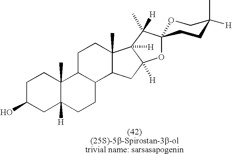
C1C(O)CC2([H])C(C)(C1)C1C(CC2)C2C(C)(CC1)C1([H])C([H])(C2)OC2(C1(C)[H])OCC([H])(C)CC2
